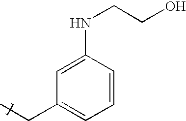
C1=C(NCCO)C=CC=C1CC
